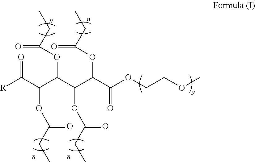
[R]C(C(C(C(C(C(OCCOC)=O)OC(CC)=O)OC(CC)=O)OC(=O)CC)OC(CC)=O)=O
